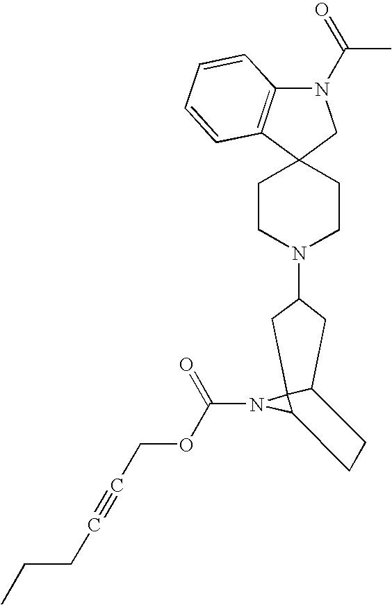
C1CN(C2CC3C4(N(C(=O)OCC#CCCC)C4CC3)C2)CCC12CN(C(C)=O)C1=C2C=CC=C1
